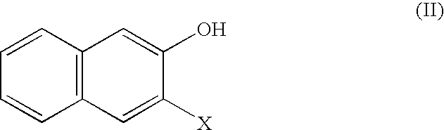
C12=C(C=CC=C1)C=C(O)C([X])=C2
